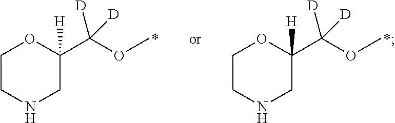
C1(C(OC)([D])[D])([H])OCCNC1.C1(C(OC)([D])[D])([H])OCCNC1
